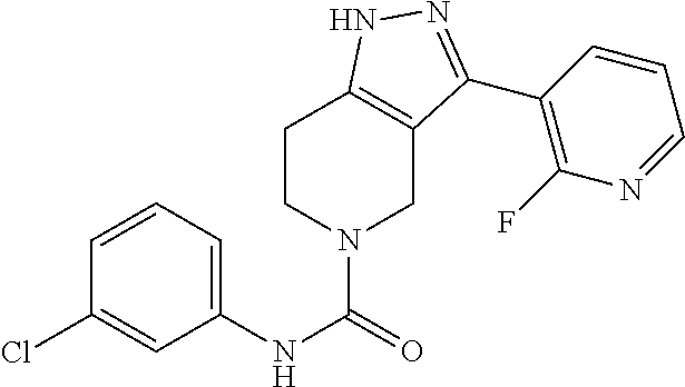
C1CN(C(=O)NC2=CC=CC(Cl)=C2)CC2=C1NN=C2C1=C(F)N=CC=C1
